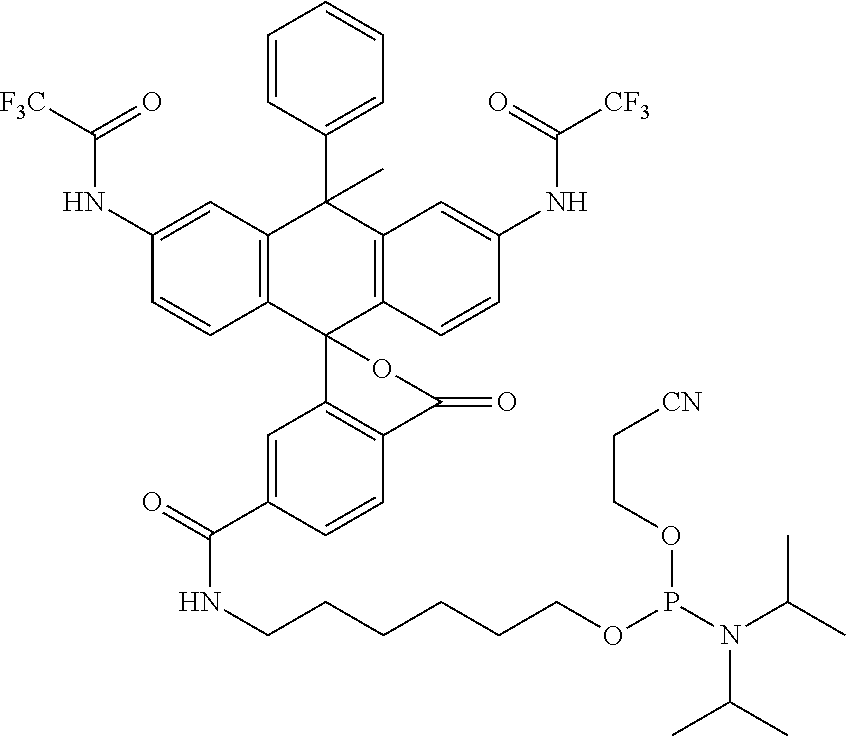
C12=C(C=C(NC([F3C])=O)C=C1)C(C1=CC=CC=C1)(C)C1=C(C23C2=C(C=CC(C(=O)NCCCCCCOP(N(C(C)C)C(C)C)OCC[CN])=C2)C(=O)O3)C=CC(NC(=O)[CF3])=C1
